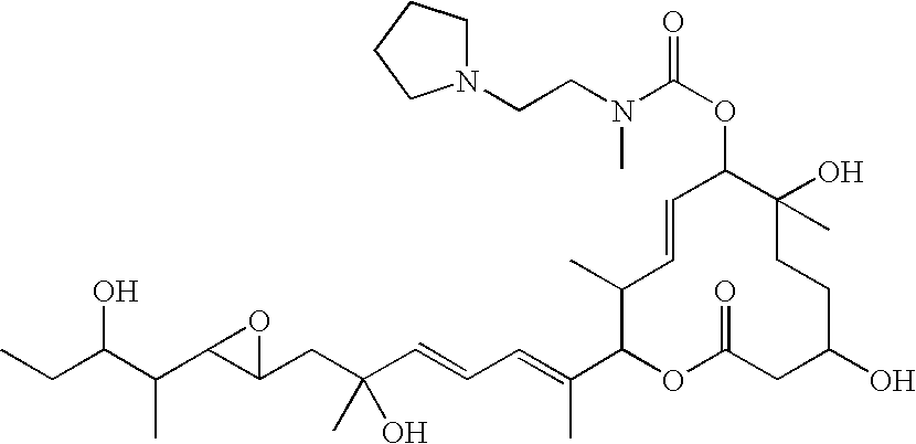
CCC(C(C1C(CC(C=CC=C(C2OC(=O)CC(O)CCC(O)(C)C(OC(N(CCN3CCCC3)C)=O)C=CC2C)C)(O)C)O1)C)O
